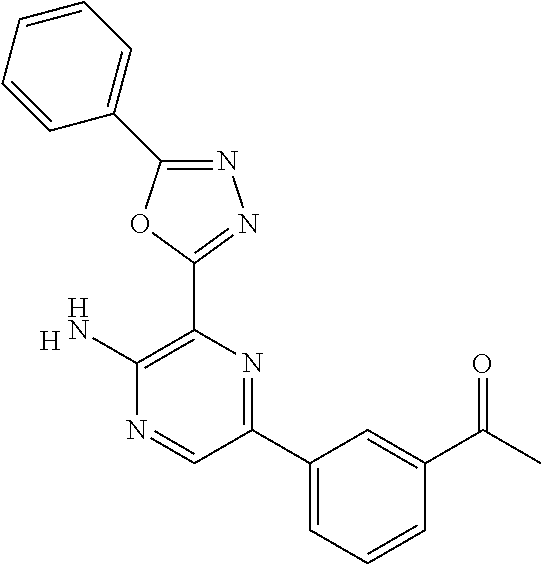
[H].C1(N)=C(C2=NN=C(C3=CC=CC=C3)O2)N=C(C2=CC=CC(C(=O)C)=C2)C=N1
